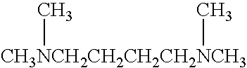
[CH3NCH2CH2CH2CH2NCH3](C)C
